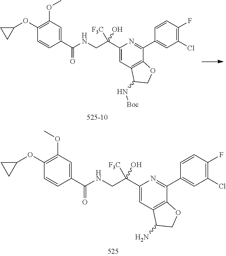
C1(C(CNC(C2=CC(OC)=C(OC3CC3)C=C2)=O)([F3C])O)=CC2=C(C(C3=CC(Cl)=C(F)C=C3)=N1)OCC2N.C1(C(CNC(C2=CC(OC)=C(OC3CC3)C=C2)=O)([F3C])O)=CC2=C(C(C3=CC(Cl)=C(F)C=C3)=N1)OCC2N[Boc]
